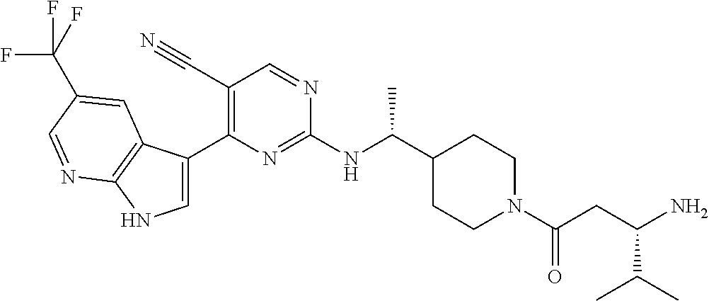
C1(C#N)=C(C2=CNC3=C2C=C(C(F)(F)F)C=N3)N=C(NC(C2CCN(C(CC(N)C(C)C)=O)CC2)C)N=C1
